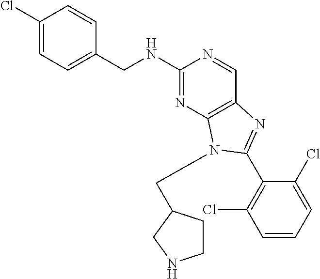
C1(Cl)=CC=C(CNC2=NC3=C(C=N2)N=C(C2=C(Cl)C=CC=C2Cl)N3CC2CCNC2)C=C1
